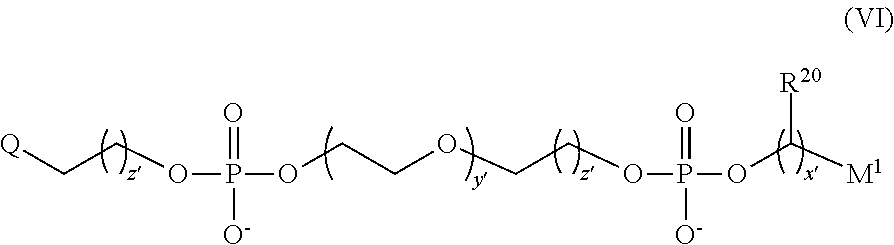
O(P(OCCOCCOP(OC([M1])[R20])(=O)[O-])(=O)[O-])CC[Q]
